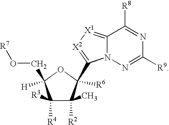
C1([R3])([R4])C(C)([R2])C([R6])(C2=[X2][X1]=C3N2N=C([R9])N=C3[R8])OC1(CO[R7])[H]
